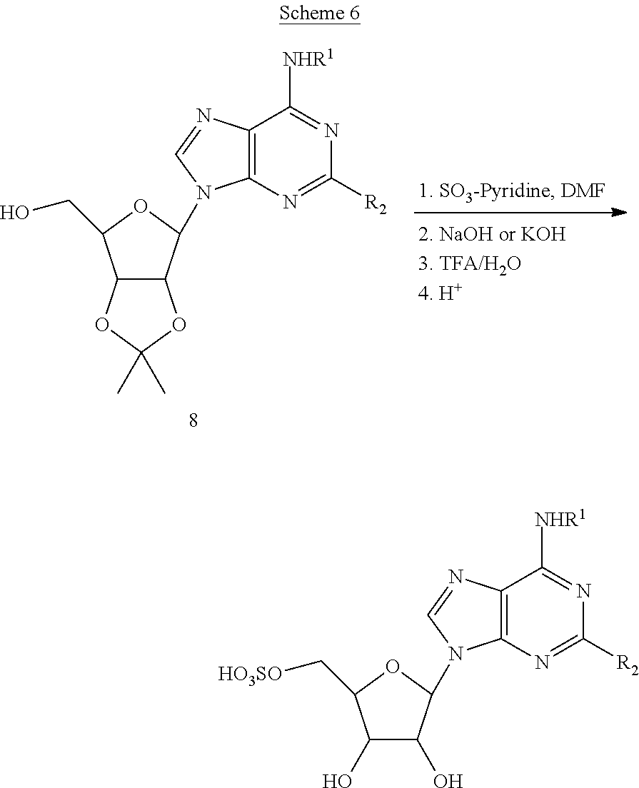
C1(O)C(O)C(N2C3=C(C([NHR1])=NC([R2])=N3)N=C2)OC1C[HO3SO].C12C(C(N3C4=C(C([NHR1])=NC([R2])=N4)N=C3)OC1CO)OC(C)(C)O2
